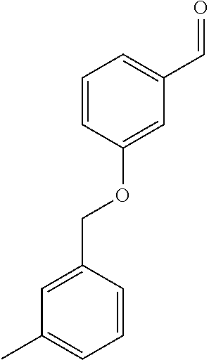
C1=CC(OCC2=CC(C)=CC=C2)=CC(C=O)=C1
